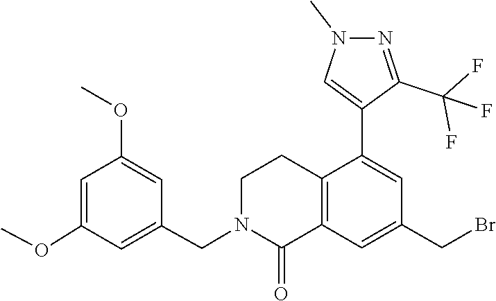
N1(C)N=C(C(F)(F)F)C(C2=CC(CBr)=CC3=C2CCN(CC2=CC(OC)=CC(OC)=C2)C3=O)=C1
